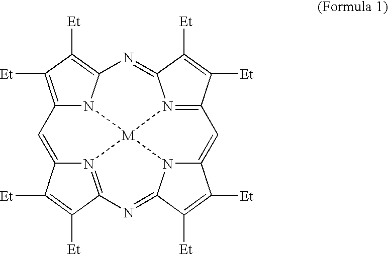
C12=C([Et])C([Et])=C3N1[M]14N5=C(C([Et])=C([Et])C5=N3)C=C3N1C(=NC1=N4C(=C2)C([Et])=C1[Et])C([Et])=C3[Et]
